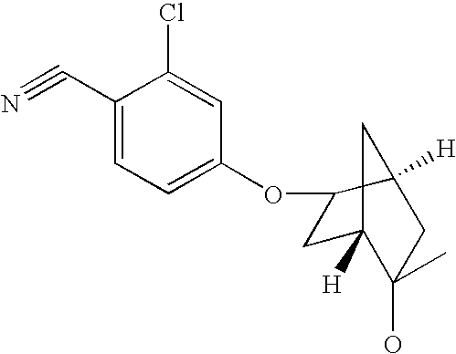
C1(C#N)=CC=C(OC2CC3([H])CC2([H])CC3(O)C)C=C1Cl
